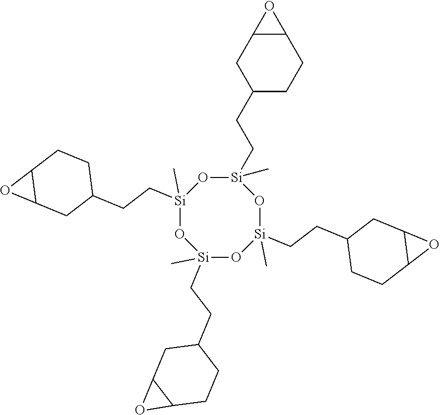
[Si]1(CCC2CCC3C(C2)O3)(C)O[Si](CCC2CC3C(CC2)O3)(C)O[Si](CCC2CCC3C(C2)O3)(C)O[Si](C)(CCC2CCC3C(C2)O3)O1
